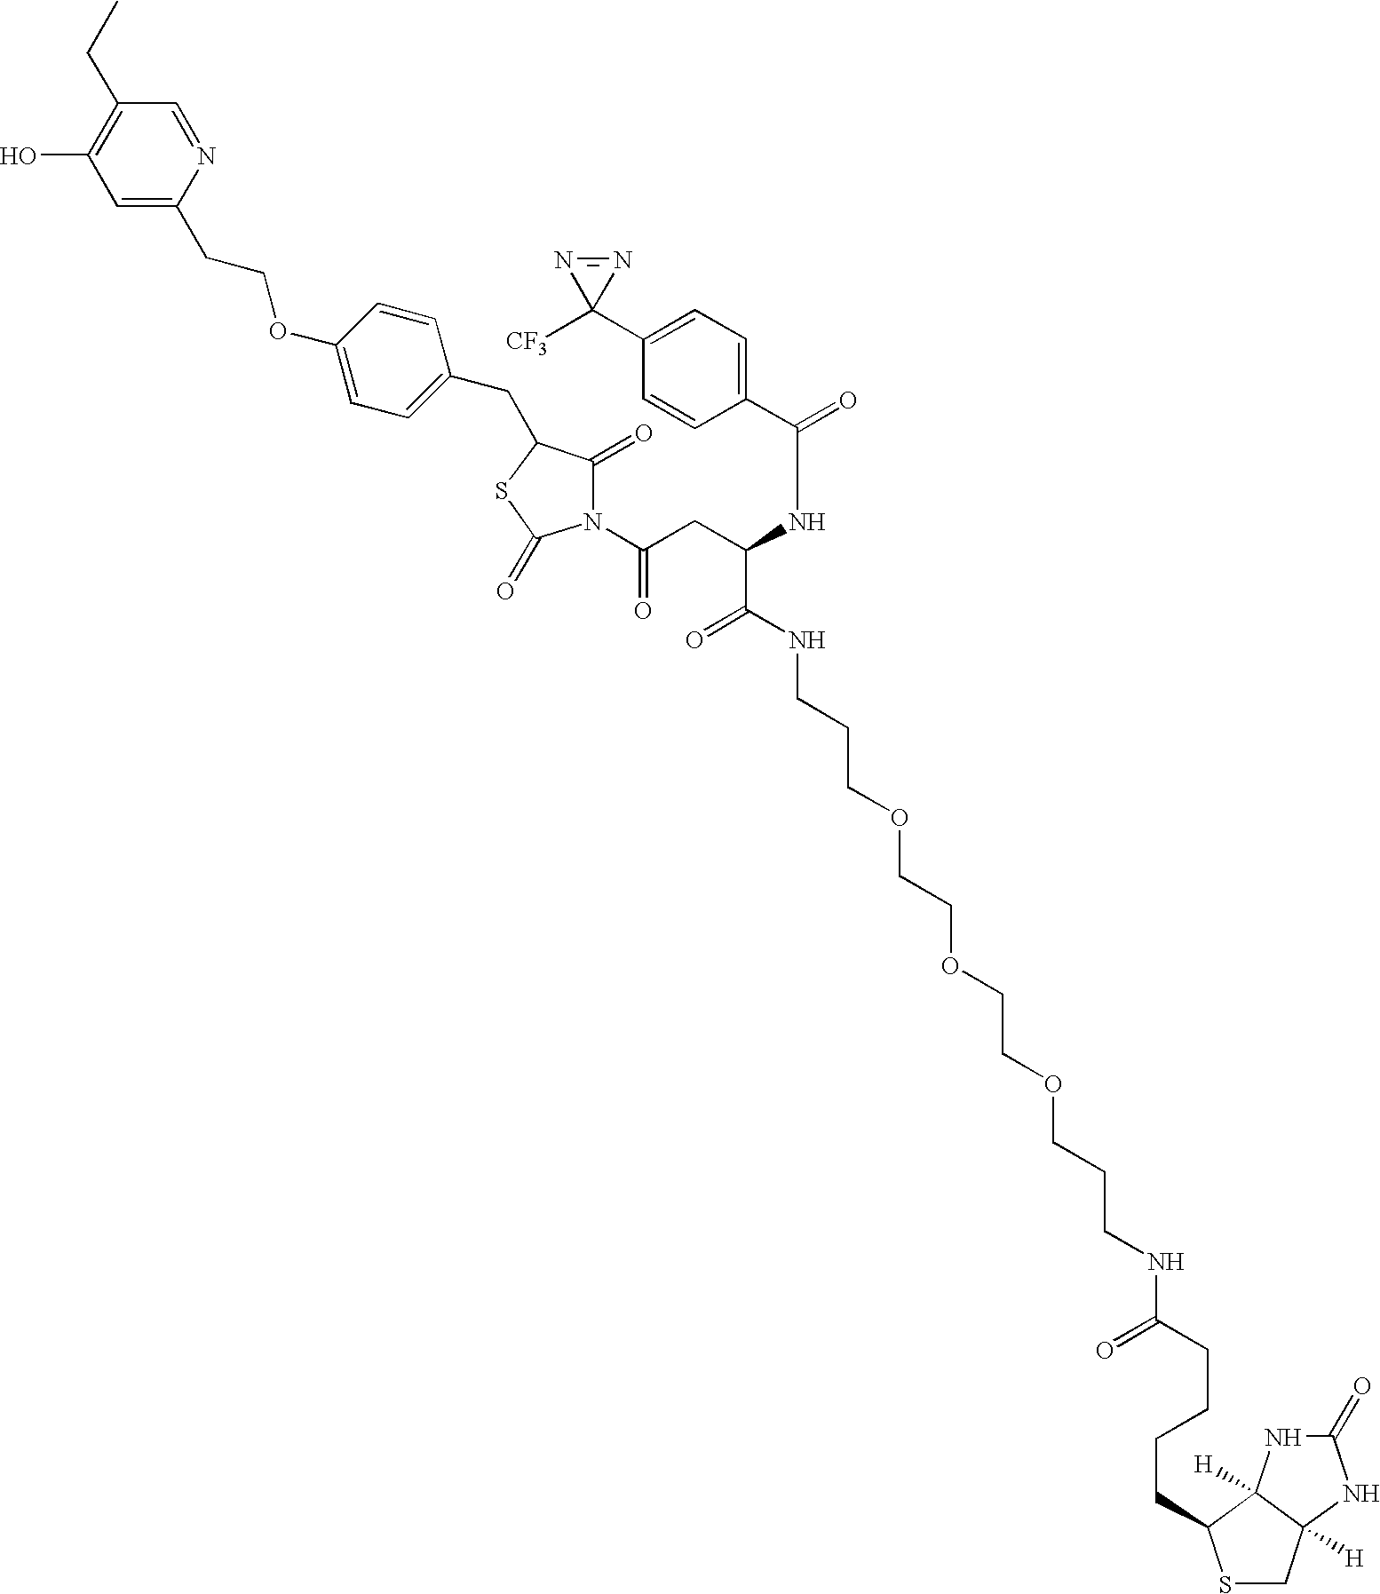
C(=O)(CC(C(=O)NCCCOCCOCCOCCCNC(=O)CCCCC1C2([H])NC(=O)NC2([H])CS1)NC(C1=CC=C(C2([CF3])N=N2)C=C1)=O)N1C(=O)C(CC2=CC=C(OCCC3=CC(O)=C(CC)C=N3)C=C2)SC1=O
